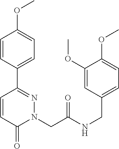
C1=CC(C2=NN(CC(NCC3=CC=C(OC)C(OC)=C3)=O)C(=O)C=C2)=CC=C1OC
